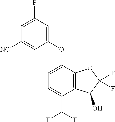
C1=C(OC2=CC(F)=CC([NC])=C2)C2=C(C(O)C(F)(F)O2)C(C(F)F)=C1
